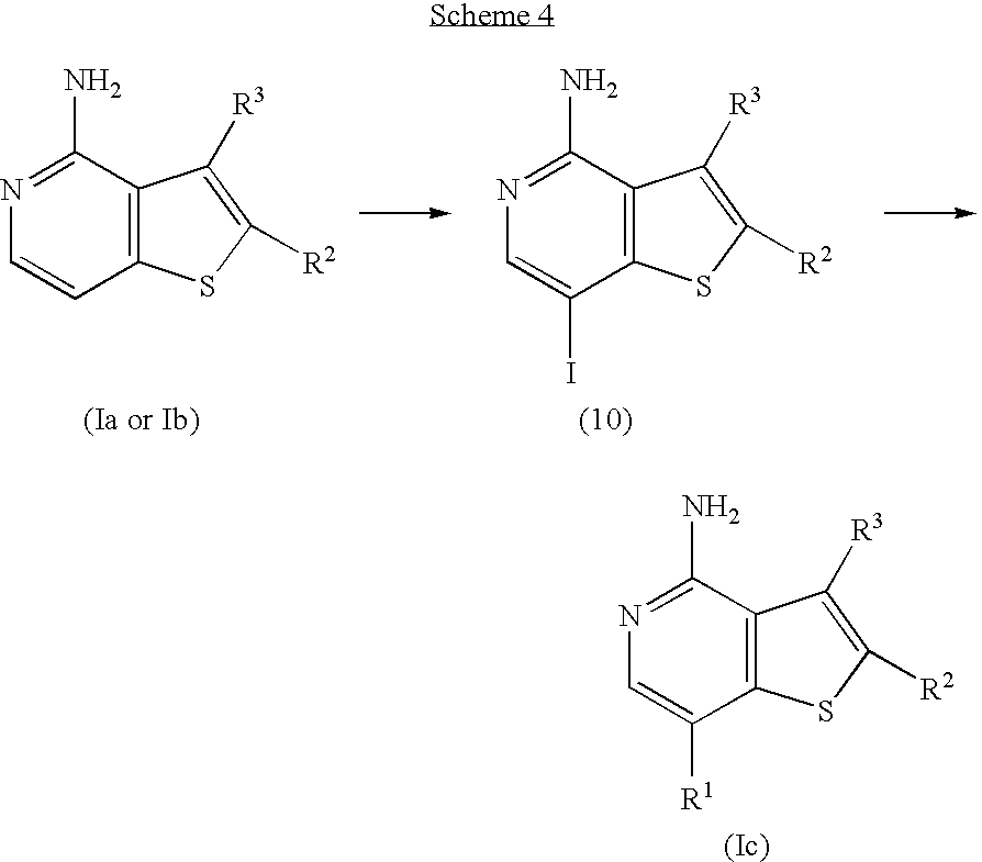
C12=C(SC([R2])=C1[R3])C([R1])=CN=C2N.C12=C(SC([R2])=C1[R3])C=CN=C2N.C12=C(SC([R2])=C1[R3])C(I)=CN=C2N
